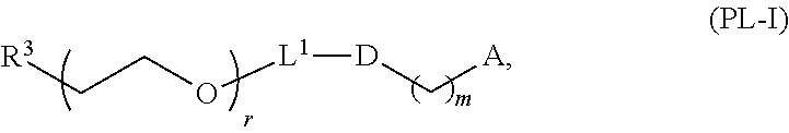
[L1]([D]C[A])OCC[R3]
